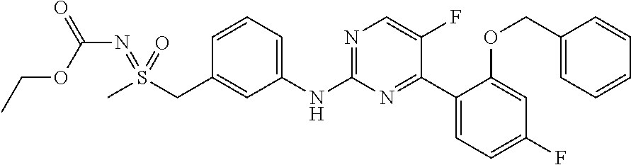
C1(NC2=NC=C(F)C(C3=CC=C(F)C=C3OCC3=CC=CC=C3)=N2)=CC=CC(CS(C)(=NC(=O)OCC)=O)=C1
